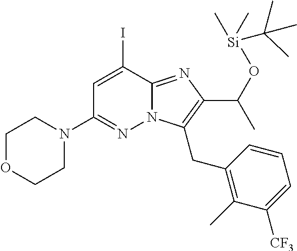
N12C(=NC(C(O[Si](C(C)(C)C)(C)C)C)=C1CC1=C(C)C([CF3])=CC=C1)C(I)=CC(N1CCOCC1)=N2
